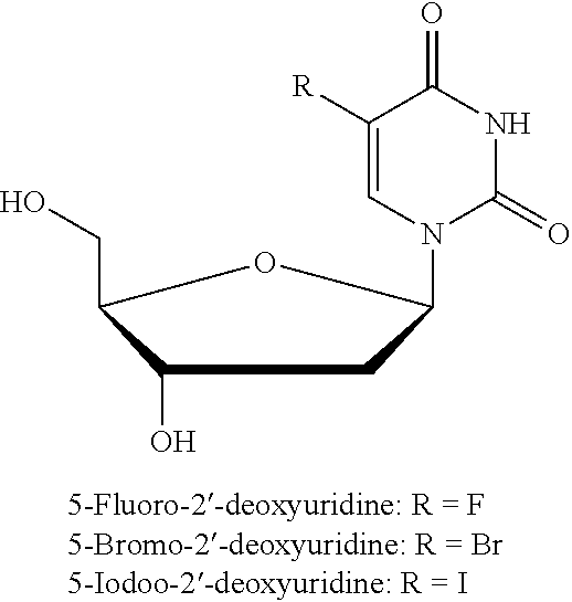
C1(O)C(CO)OC(N2C(=O)NC(=O)C([R])=C2)C1
